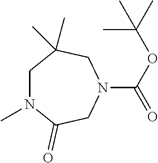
C1N(C)C(=O)CN(C(OC(C)(C)C)=O)CC1(C)C
